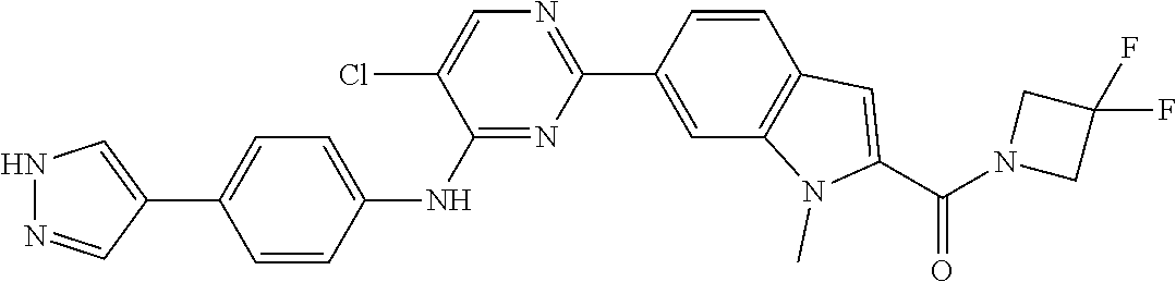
N1=C(NC2=CC=C(C3=CNN=C3)C=C2)C(Cl)=CN=C1C1=CC2=C(C=C1)C=C(C(=O)N1CC(F)(F)C1)N2C
